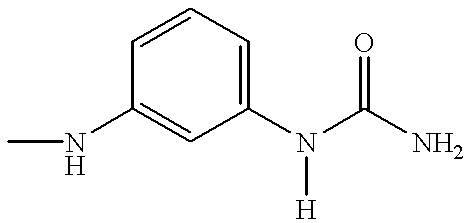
C1(N(C(N)=O)[H])=CC=CC(NC)=C1
